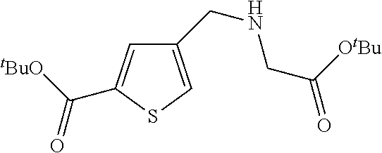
C1(CNCC([OtBu])=O)=CSC(C([tBuO])=O)=C1
